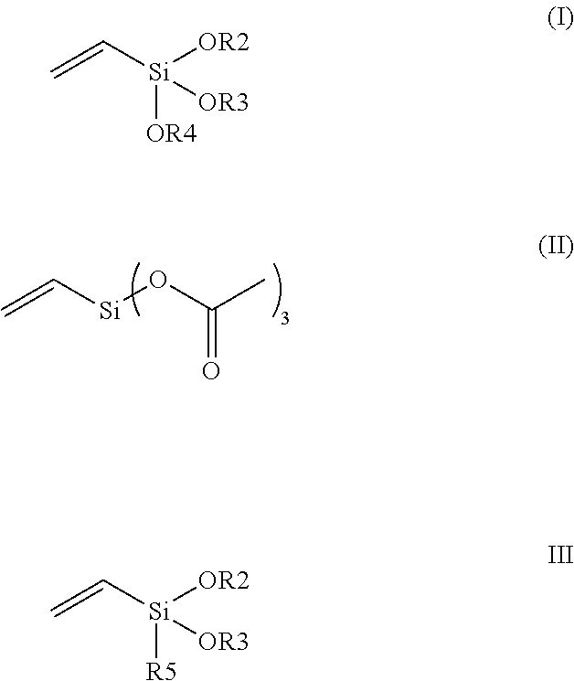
C=C[Si]OC(=O)C.C=C[Si]([OR2])([OR4])[OR3].C=C[Si]([OR2])([R5])[OR3]
